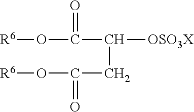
C(C(CC(O[R6])=O)[OSO3X])(O[R6])=O
